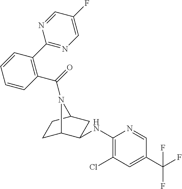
C1C2C(NC3=C(Cl)C=C(C(F)(F)F)C=N3)CC(C1)N2C(=O)C1=C(C2=NC=C(F)C=N2)C=CC=C1
